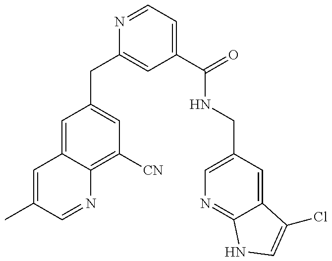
C1=C(C)C=NC2=C([CN])C=C(CC3=CC(C(=O)NCC4=CN=C5C(=C4)C(Cl)=CN5)=CC=N3)C=C12
